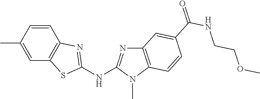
CC1=CC2=C(C=C1)N=C(NC1=NC3=C(N1C)C=CC(C(NCCOC)=O)=C3)S2
